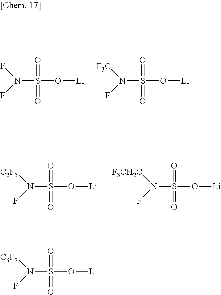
N(S(O[Li])(=O)=O)(F)F.N(S(O[Li])(=O)=O)([F3C])F.N(S(O[Li])(=O)=O)([C2F5])F.N(S(O[Li])(=O)=O)([F3CH2C])F.N(S(O[Li])(=O)=O)([C3F7])F
